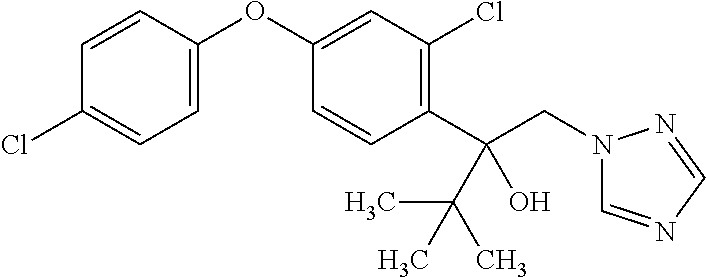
C1=C(OC2=CC(Cl)=C(C(CN3C=NC=N3)(O)C(C)(C)C)C=C2)C=CC(Cl)=C1
